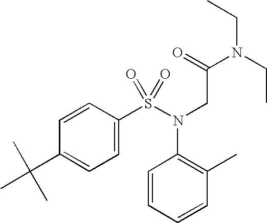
C1=C(C(C)(C)C)C=CC(S(N(CC(=O)N(CC)CC)C2=C(C)C=CC=C2)(=O)=O)=C1
